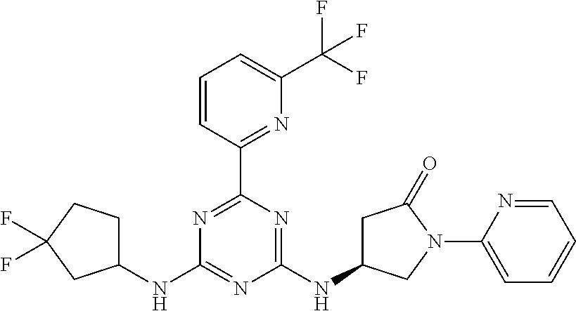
N1=C(C2=NC(C(F)(F)F)=CC=C2)N=C(NC2CC(=O)N(C3=CC=CC=N3)C2)N=C1NC1CCC(F)(F)C1
